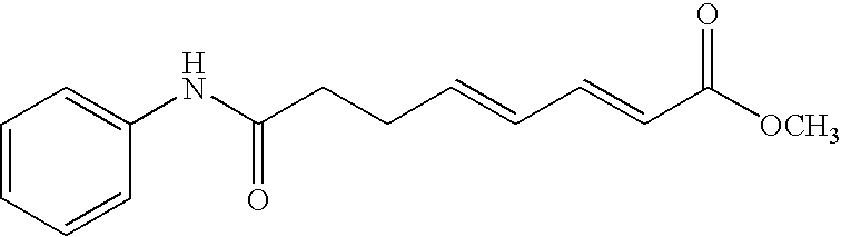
C1=CC=CC(NC(CCC=CC=CC([OCH3])=O)=O)=C1
